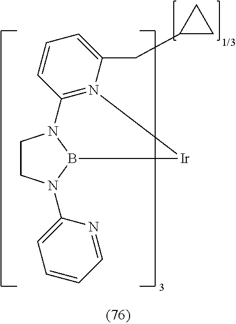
C1CN(C2=CC=CC=N2)B2N1C1=N(C(CC3CC3)=CC=C1)[Ir]2
